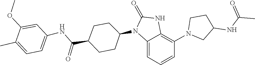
C1(NC(=O)C)CN(C2=C3NC(=O)N(C4CCC(C(NC5=CC=C(C)C(OC)=C5)=O)CC4)C3=CC=C2)CC1
